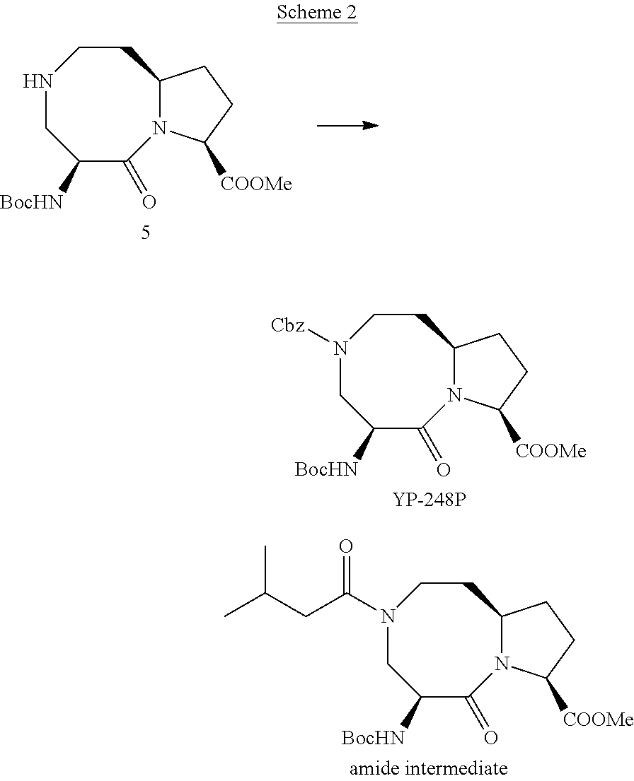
N1CC([BocHN])C(=O)N2C(CC1)CCC2[COOMe].N1(C(CC(C)C)=O)CC([BocHN])C(=O)N2C(CC1)CCC2[COOMe].N1([Cbz])CC([BocHN])C(=O)N2C(CC1)CCC2[COOMe]
